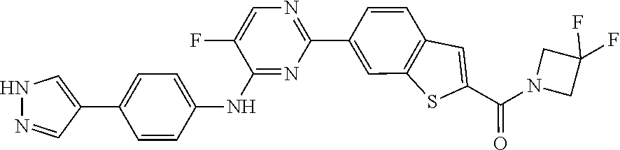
C1(C2=CC3=C(C=C2)C=C(C(=O)N2CC(F)(F)C2)S3)=NC=C(F)C(NC2=CC=C(C3=CNN=C3)C=C2)=N1
